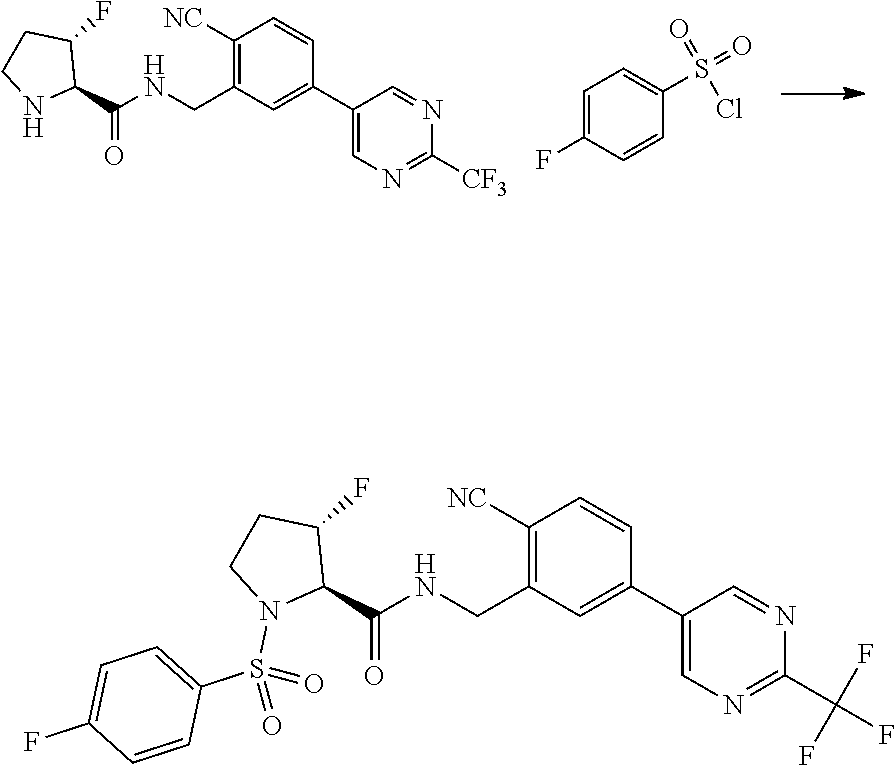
C1([NC])=C(CNC(C2C(F)CCN2)=O)C=C(C2=CN=C([CF3])N=C2)C=C1.C1=C(F)C=CC(S(=O)(=O)Cl)=C1.C1([NC])=C(CNC(C2C(F)CCN2S(C2=CC=C(F)C=C2)(=O)=O)=O)C=C(C2=CN=C(C(F)(F)F)N=C2)C=C1
